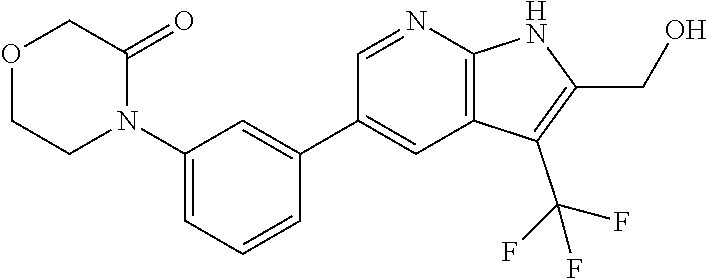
C1(N2C(=O)COCC2)=CC=CC(C2=CC3=C(N=C2)NC(CO)=C3C(F)(F)F)=C1
